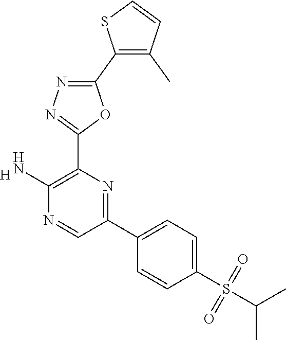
[H].C1(N)=C(C2=NN=C(C3=C(C)C=CS3)O2)N=C(C2=CC=C(S(=O)(=O)C(C)C)C=C2)C=N1
